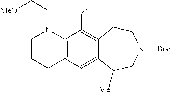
C1CCC2=C(N1CC[MeO])C(Br)=C1C(=C2)C([Me])CN([Boc])CC1
